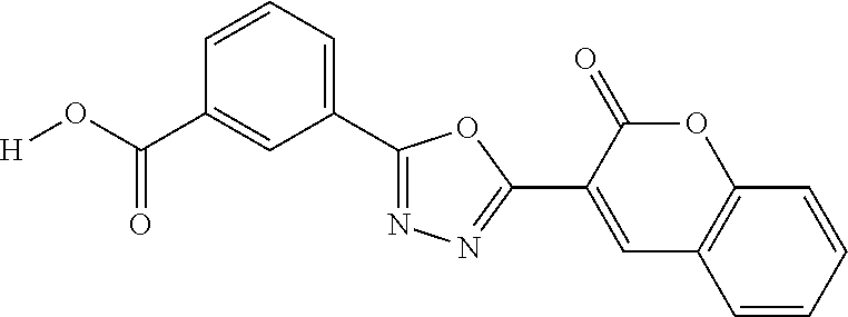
[H]OC(=O)C1=CC(C2=NN=C(C3=CC4=C(OC3=O)C=CC=C4)O2)=CC=C1
